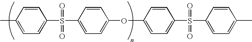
C1=CC(C)=CC=C1S(C1=CC=C(OC2=CC=C(S(=O)(C3=CC=C(C)C=C3)=O)C=C2)C=C1)(=O)=O
